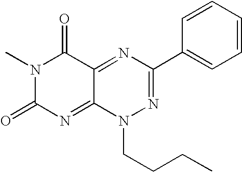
N1(C)C(=O)N=C2C(=NC(C3=CC=CC=C3)=NN2CCCC)C1=O
